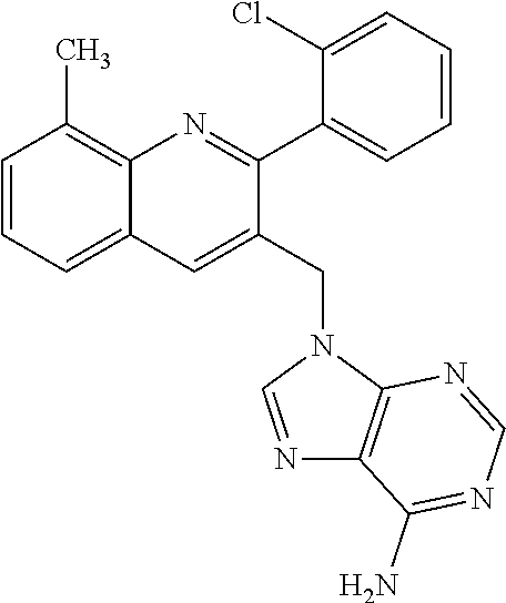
C1=CC=C2C(=C1C)N=C(C1=CC=CC=C1Cl)C(CN1C=NC3=C1N=CN=C3N)=C2
